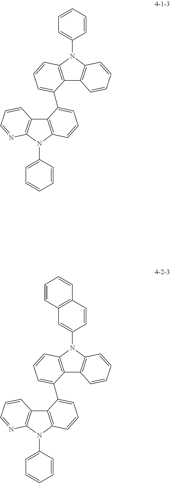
C12=C(N(C3=CC=CC=C3)C3=C1C=CC=N3)C=CC=C2C1=CC=CC2=C1C1=C(N2C2=CC=CC=C2)C=CC=C1.C12=C(N(C3=CC=CC=C3)C3=C1C=CC=N3)C=CC=C2C1=CC=CC2=C1C1=C(N2C2=CC3=C(C=C2)C=CC=C3)C=CC=C1
